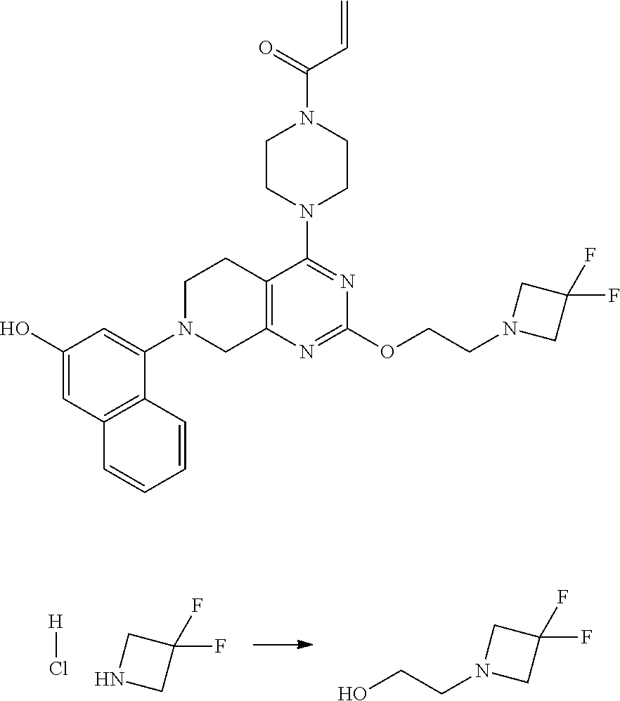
OCCN1CC(F)(F)C1.N1CC(F)(F)C1.[H]Cl.C12=C(N=C(OCCN3CC(F)(F)C3)N=C1N1CCN(C(=O)C=C)CC1)CN(C1=CC(O)=CC3=C1C=CC=C3)CC2
